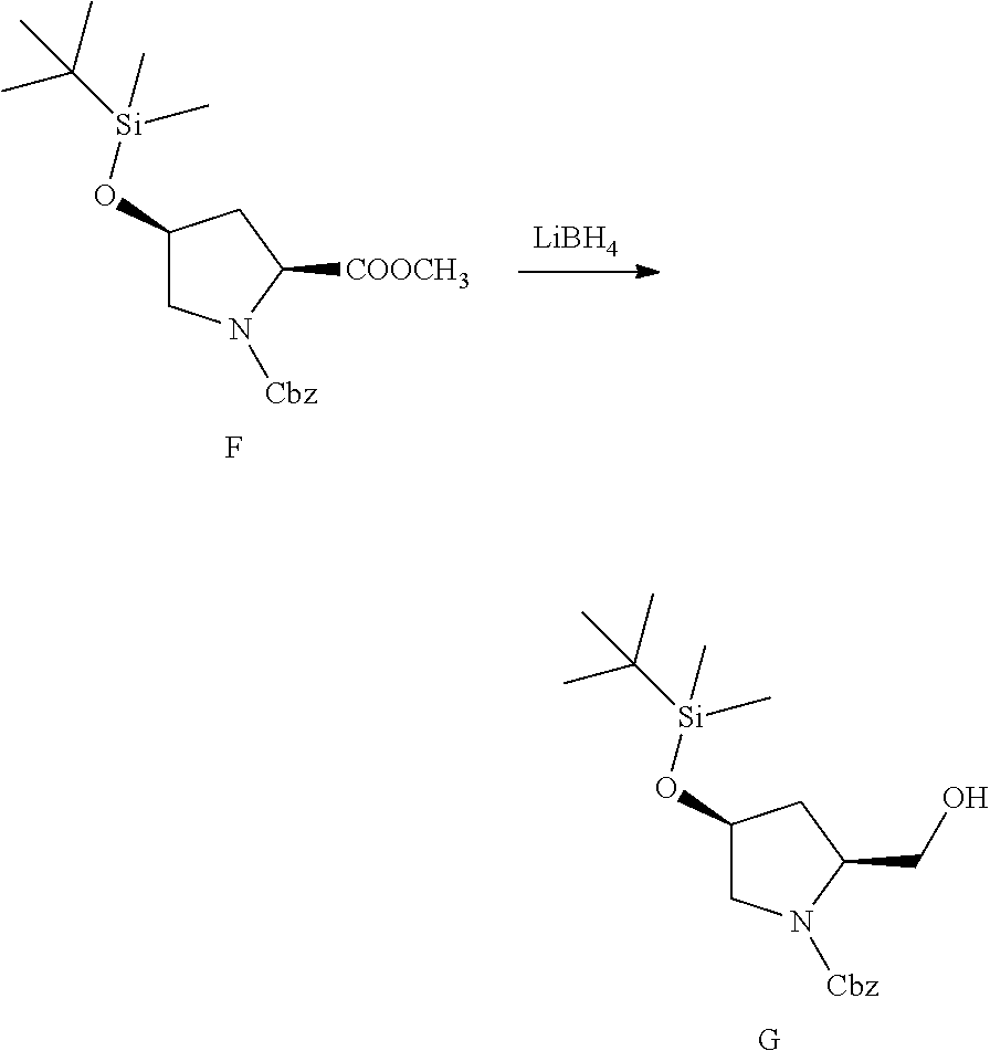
C1(O[Si](C(C)(C)C)(C)C)CN([Cbz])C(CO)C1.[G].C1(O[Si](C(C)(C)C)(C)C)CN([Cbz])C([COOCH3])C1.F.[LiBH4]
